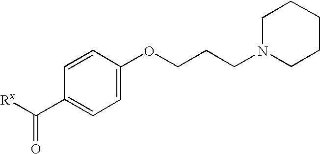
C1=CC(OCCCN2CCCCC2)=CC=C1C([Rx])=O
